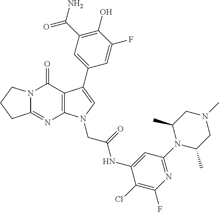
C12=NC3=C(C(=O)N1CCC2)C(C1=CC(C(N)=O)=C(O)C(F)=C1)=CN3CC(NC1=CC(N2C(C)CN(C)CC2C)=NC(F)=C1Cl)=O
